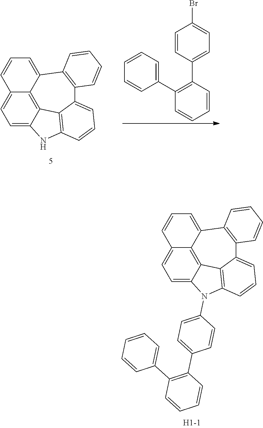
C1=C2C3=C4C(=C1)C=CC=C4C1=C(C4=CC=CC(=C34)N2C2=CC=C(C3=C(C4=CC=CC=C4)C=CC=C3)C=C2)C=CC=C1.C1=C2C3=C4C(=C1)C=CC=C4C1=C(C4=CC=CC(=C34)N2)C=CC=C1.C1=CC(C2=C(C3=CC=CC=C3)C=CC=C2)=CC=C1Br
